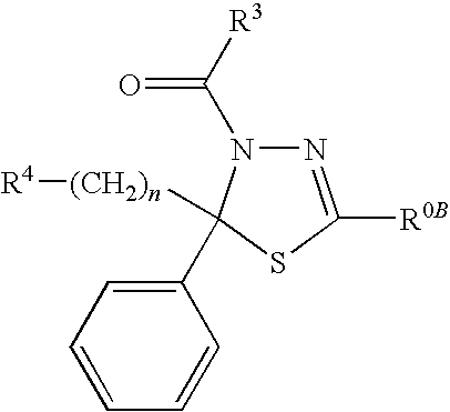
C1(C2([(CH2)n][R4])N(C([R3])=O)N=C([R0B])S2)=CC=CC=C1
